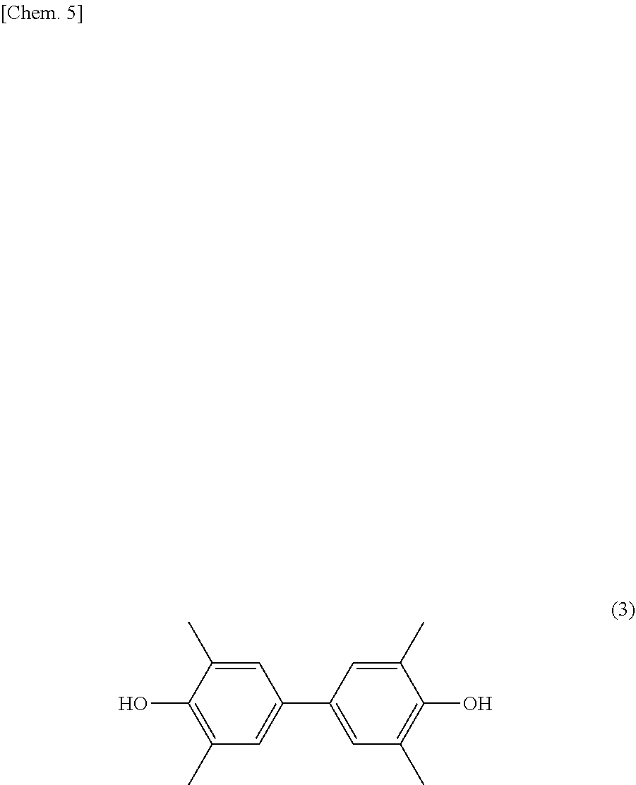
C1(C)=C(O)C(C)=CC(C2=CC(C)=C(O)C(C)=C2)=C1
